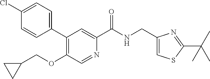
C1(C2=CC=C(Cl)C=C2)=C(OCC2CC2)C=NC(C(NCC2=CSC(C(C)(C)C)=N2)=O)=C1
